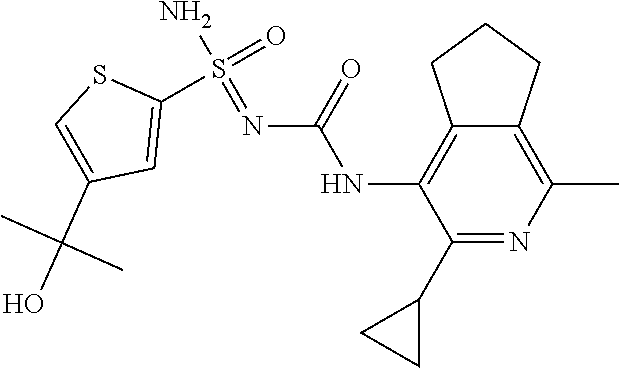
C12=C(C)N=C(C3CC3)C(NC(N=S(N)(=O)C3=CC(C(O)(C)C)=CS3)=O)=C1CCC2
